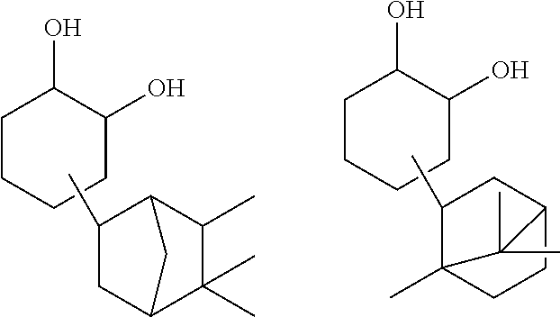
C1CCCC(O)C1O.CC1CC2C(C)(C)C(C)C1C2.C1CCCC(O)C1O.CC1C2(C)CCC(C1)C2(C)C
